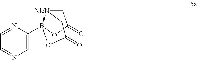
[MeN]12->B(C3=CN=CC=N3)(OC(=O)C1)OC(=O)C2
